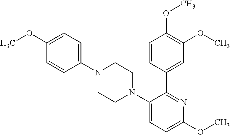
C1(N2CCN(C3=CC=C(OC)N=C3C3=CC(OC)=C(OC)C=C3)CC2)=CC=C(OC)C=C1
